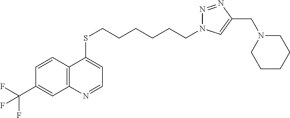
C12=C(C=CC(C(F)(F)F)=C1)C(SCCCCCCN1N=NC(CN3CCCCC3)=C1)=CC=N2
